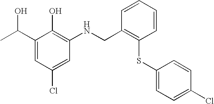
C1(C(C)O)=CC(Cl)=CC(NCC2=C(SC3=CC=C(Cl)C=C3)C=CC=C2)=C1O
